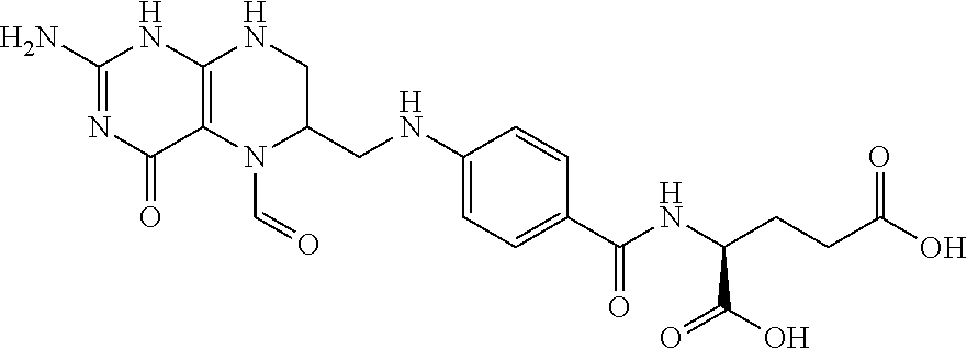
C1(N)=NC(=O)C2=C(N1)NCC(CNC1=CC=C(C(NC(CCC(O)=O)C(O)=O)=O)C=C1)N2C=O
